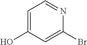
C1=C(O)C=C(Br)N=C1
